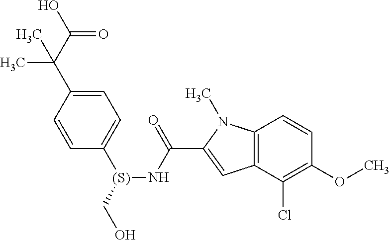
C1=C(C(C(O)=O)(C)C)C=CC([(S)](CO)NC(C2=CC3=C(N2C)C=CC(OC)=C3Cl)=O)=C1
